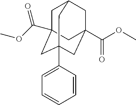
C1C2(C(OC)=O)CC3(C4=CC=CC=C4)CC(C(OC)=O)(CC1C3)C2
